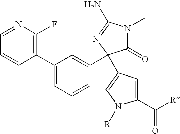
C1(=O)N(C)C(N)=NC1(C1=CC(C2=C(F)N=CC=C2)=CC=C1)C1=CN([R])C(C([R])=O)=C1
